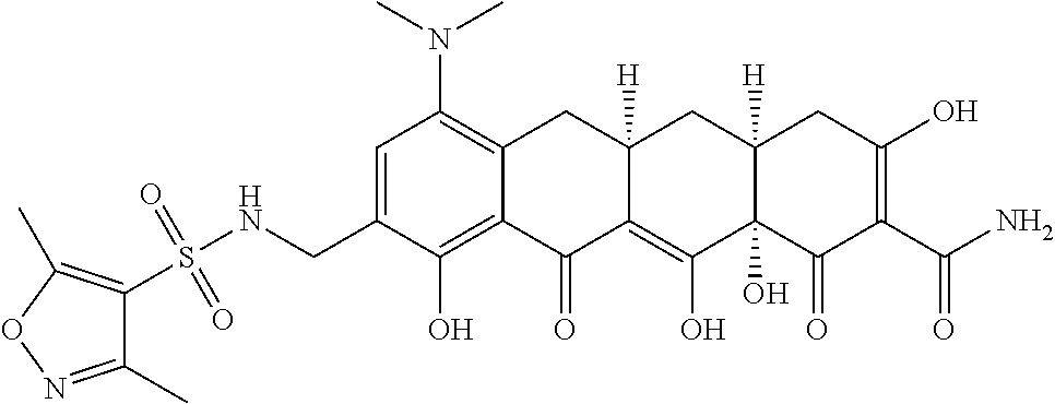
C1=C(CNS(=O)(=O)C2=C(C)ON=C2C)C(O)=C2C(=C1N(C)C)CC1([H])C(=C(O)C3(O)C([H])(C1)CC(O)=C(C(N)=O)C3=O)C2=O
